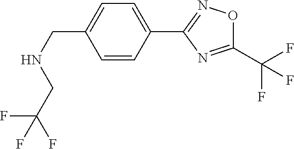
C1=CC(C2=NOC(C(F)(F)F)=N2)=CC=C1CNCC(F)(F)F
